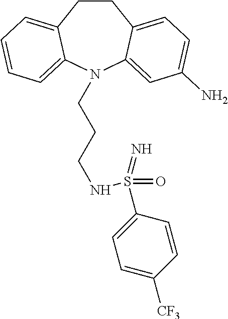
C1CC2=CC=C(N)C=C2N(CCCNS(C2=CC=C([CF3])C=C2)(=O)=N)C2=CC=CC=C12
